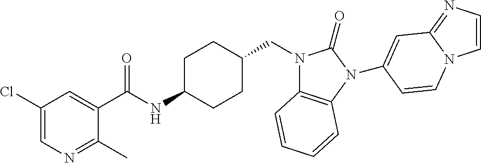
C1(Cl)=CN=C(C)C(C(NC2CCC(CN3C4=C(N(C5=CC6=NC=CN6C=C5)C3=O)C=CC=C4)CC2)=O)=C1
